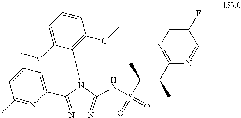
N1=C(C2=CC=CC(C)=N2)N(C2=C(OC)C=CC=C2OC)C(NS(C(C(C)C2=NC=C(F)C=N2)C)(=O)=O)=N1
